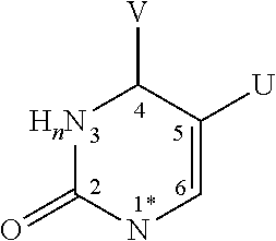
[HnN]1C(=O)NC=C([U])C1[V]
